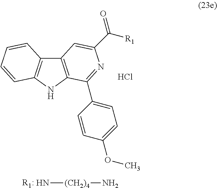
C12=C(NC3=C1C=CC=C3)C(C1=CC=C(OC)C=C1)=NC(C(=O)[R1])=C2.N[(CH2)4]N.[R1:].Cl
